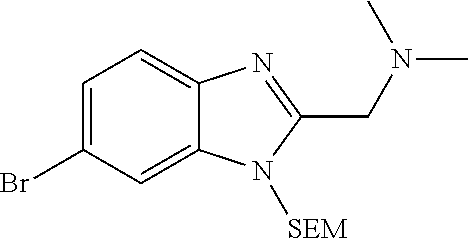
C1=C(Br)C=C2C(=C1)N=C(CN(C)C)N2[SEM]
